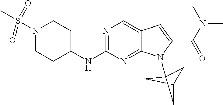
C1C2CC1(N1C3=NC(NC4CCN(S(C)(=O)=O)CC4)=NC=C3C=C1C(N(C)C)=O)C2
